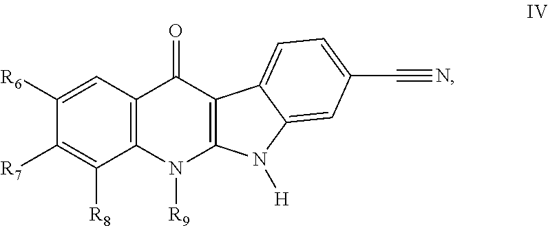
C12=C(C=C([R6])C([R7])=C1[R8])C(=O)C1=C(N2[R9])N([H])C2=CC(C#N)=CC=C12
